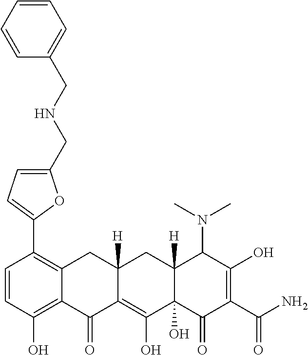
C1=CC(O)=C2C(=C1C1=CC=C(CNCC3=CC=CC=C3)O1)CC1([H])C(=C(O)C3(O)C([H])(C1)C(N(C)C)C(O)=C(C(N)=O)C3=O)C2=O
